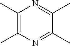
C1(C)=C(C)N=C(C)C(C)=N1
